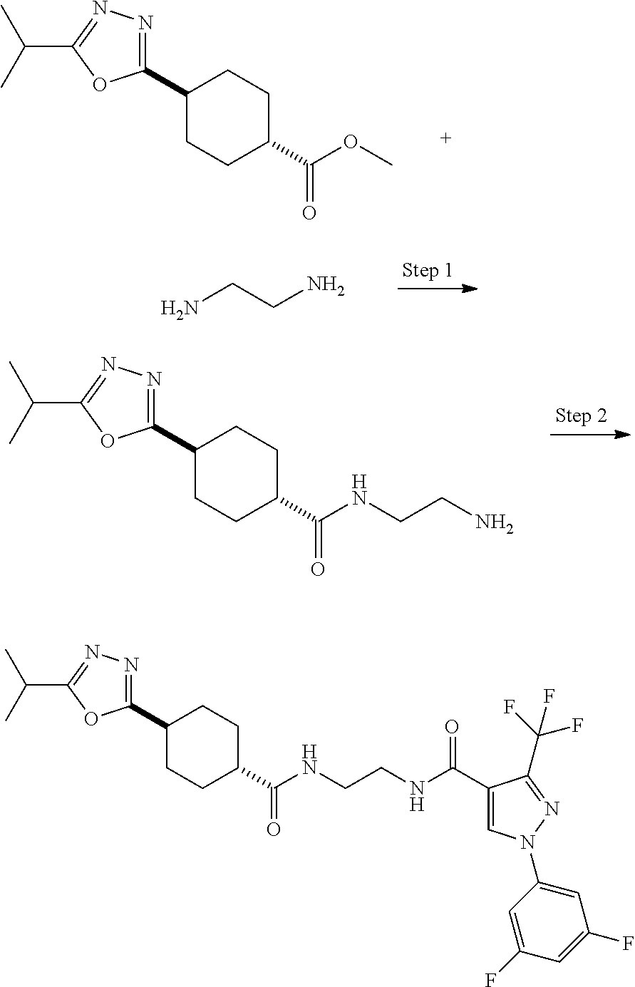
C1(C(OC)=O)CCC(C2=NN=C(C(C)C)O2)CC1.NCCN.C1(C(NCCN)=O)CCC(C2=NN=C(C(C)C)O2)CC1.C1(C(NCCNC(C2=CN(C3=CC(F)=CC(F)=C3)N=C2C(F)(F)F)=O)=O)CCC(C2=NN=C(C(C)C)O2)CC1
